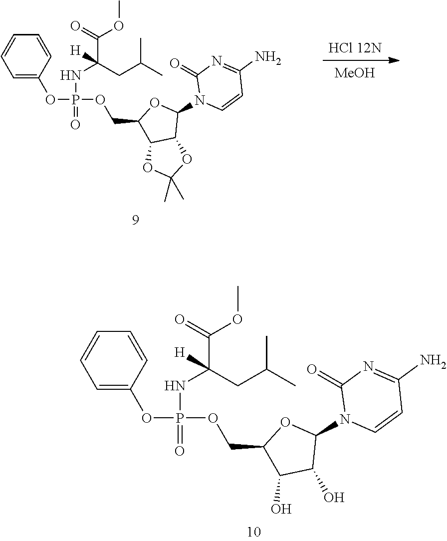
O=P(OC1=CC=CC=C1)(OCC1C(O)C(O)C(N2C=CC(N)=NC2=O)O1)NC(C(=O)OC)([H])CC(C)C.O=P(OC1=CC=CC=C1)(OCC1C2C(C(N3C=CC(N)=NC3=O)O1)OC(C)(C)O2)NC(C(=O)OC)([H])CC(C)C.[MeOH]
